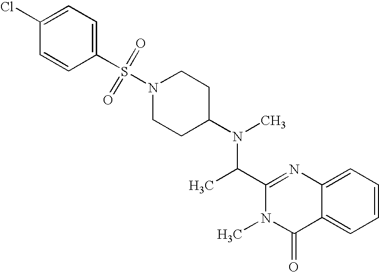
CN(C1CCN(S(C2=CC=C(Cl)C=C2)(=O)=O)CC1)C(C1=NC2=CC=CC=C2C(=O)N1C)C
